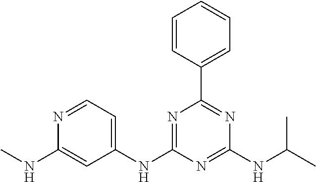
C1(NC2=CC=NC(NC)=C2)=NC(C2=CC=CC=C2)=NC(NC(C)C)=N1
